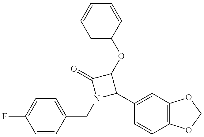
C1=CC(CN2C(C3=CC4=C(C=C3)OCO4)C(OC3=CC=CC=C3)C2=O)=CC=C1F
